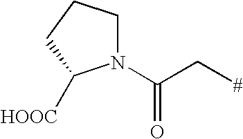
C1N(C(C[#])=O)C([HOOC])CC1
